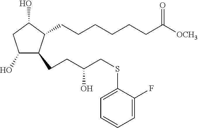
C1(O)C(CCC(CSC2=CC=CC=C2F)O)C(CCCCCCC([OCH3])=O)C(O)C1
